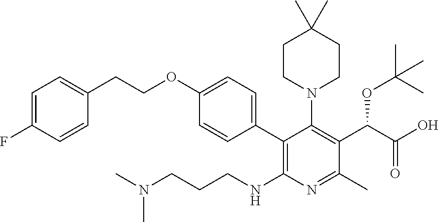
C1=C(F)C=CC(CCOC2=CC=C(C3=C(NCCCN(C)C)N=C(C)C(C(OC(C)(C)C)C(O)=O)=C3N3CCC(C)(C)CC3)C=C2)=C1
